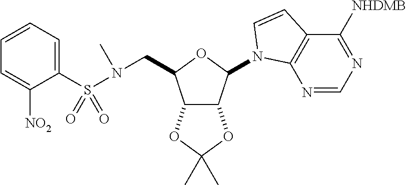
C12C(C(N3C4=C(C([NHDMB])=NC=N4)C=C3)OC1CN(S(C1=CC=CC=C1[NO2])(=O)=O)C)OC(C)(C)O2
